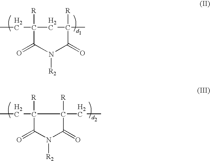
CCC1([R])CC(C)([R])C(=O)N([R2])C1=O.CCC1([R])C(=O)N([R2])C(=O)C1([R])CC
